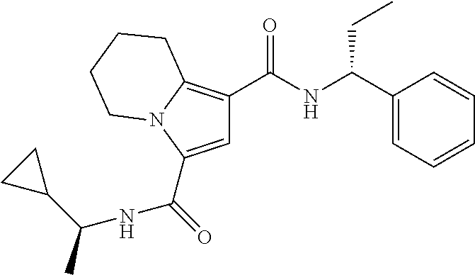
C(=O)(C1=CC(C(NC(C2=CC=CC=C2)CC)=O)=C2N1CCCC2)NC(C1CC1)C
